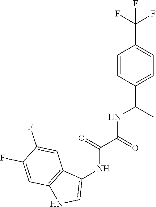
C1=CC(C(C)NC(C(NC2=CNC3=C2C=C(F)C(F)=C3)=O)=O)=CC=C1C(F)(F)F
